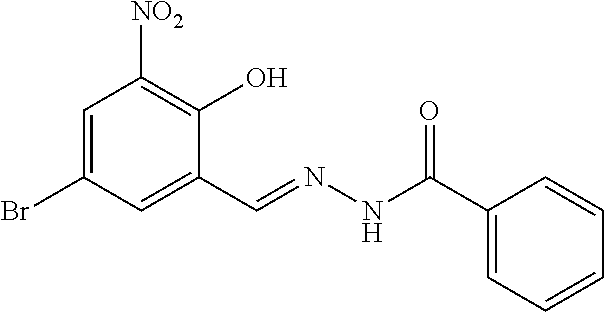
C1=C(Br)C=C(C=NNC(C2=CC=CC=C2)=O)C(O)=C1[NO2]
